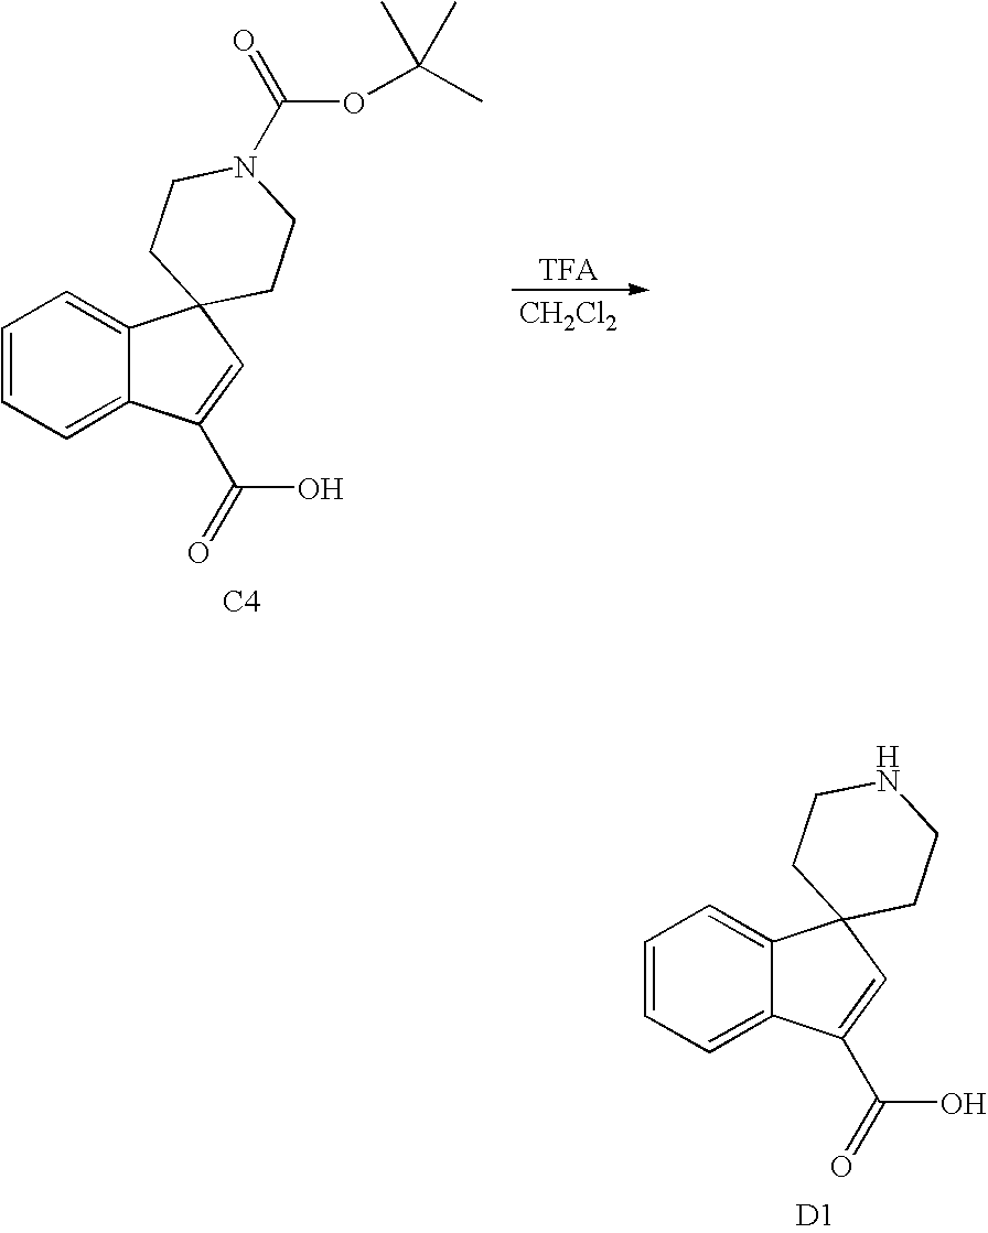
C1=CC=C2C(=C1)C1(C=C2C(O)=O)CCNCC1.[D1].C1=CC=C2C(=C1)C1(C=C2C(O)=O)CCN(C(=O)OC(C)(C)C)CC1.[C4].[TFA].[CH2Cl2]
